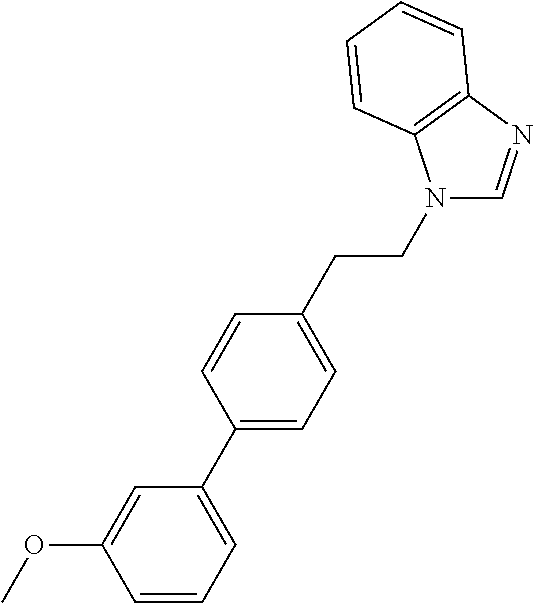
N1(CCC2=CC=C(C3=CC=CC(OC)=C3)C=C2)C=NC2=C1C=CC=C2
